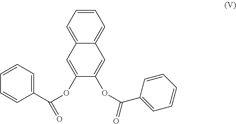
C1=CC=CC(C(OC2=CC3=CC=CC=C3C=C2OC(C2=CC=CC=C2)=O)=O)=C1
